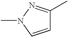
C1=CN(C)N=C1C
